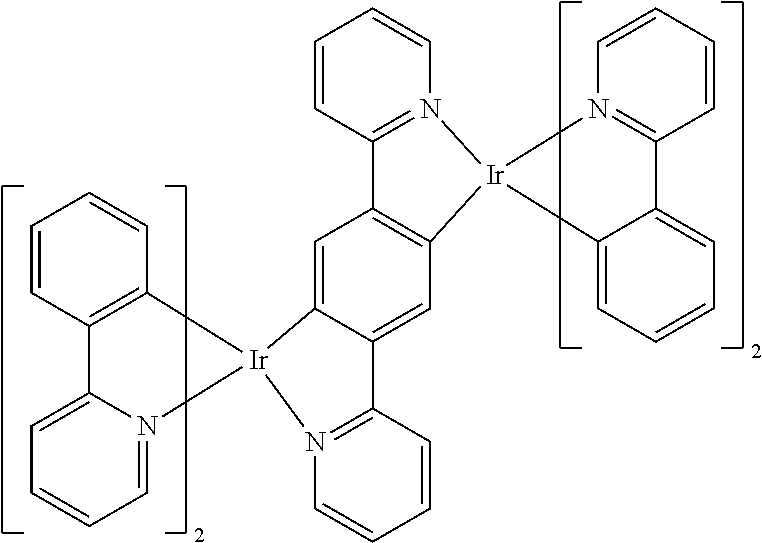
C12=N(C=CC=C1)[Ir]1(C3=C2C=C2C(=C3)C3=N(C=CC=C3)[Ir]23N2=CC=CC=C2C2=C3C=CC=C2)C2=CC=CC=C2C2=N1C=CC=C2
